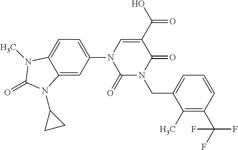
C12=CC(N3C(=O)N(CC4=CC=CC(C(F)(F)F)=C4C)C(=O)C(C(O)=O)=C3)=CC=C1N(C)C(=O)N2C1CC1
